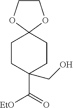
C1COC2(O1)CCC(C(=O)[EtO])(CO)CC2
